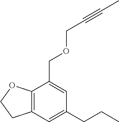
C12=C(C=C(CCC)C=C1COCC#CC)CCO2
